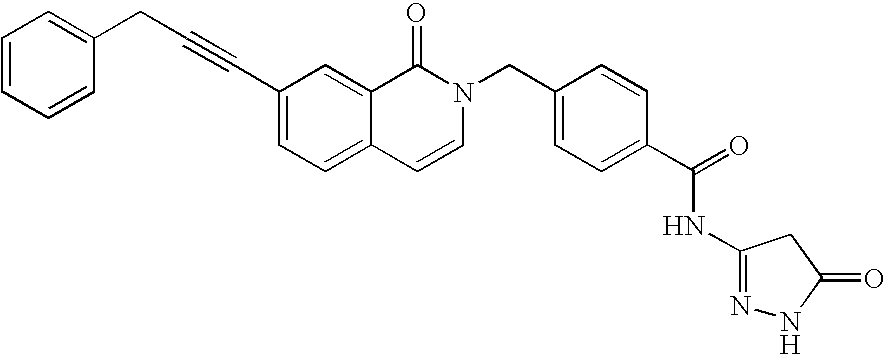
C1=CC=CC(CC#CC2=CC=C3C(=C2)C(=O)N(CC2=CC=C(C(=O)NC4=NNC(=O)C4)C=C2)C=C3)=C1
